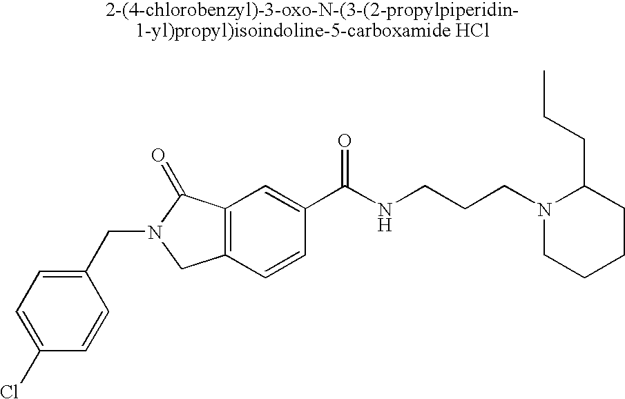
C1(Cl)=CC=C(CN2CC3=C(C2=O)C=C(C(NCCCN2CCCCC2CCC)=O)C=C3)C=C1
